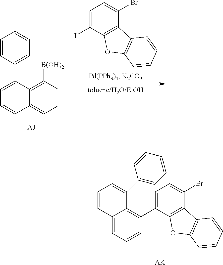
C1=C(C2=CC=CC=C2)C2=C([B(OH)2])C=CC=C2C=C1.C1=C(I)C2=C(C(Br)=C1)C1=C(O2)C=CC=C1.C1=C(C2=C3C(=CC=C2)C=CC=C3C2=CC=CC=C2)C2=C(C(Br)=C1)C1=C(O2)C=CC=C1.[AK]
